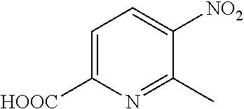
C1=C([HOOC])N=C(C)C([NO2])=C1
